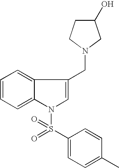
C1=CC=C2C(=C1)C(CN1CCC(O)C1)=CN2S(C1=CC=C(C)C=C1)(=O)=O
